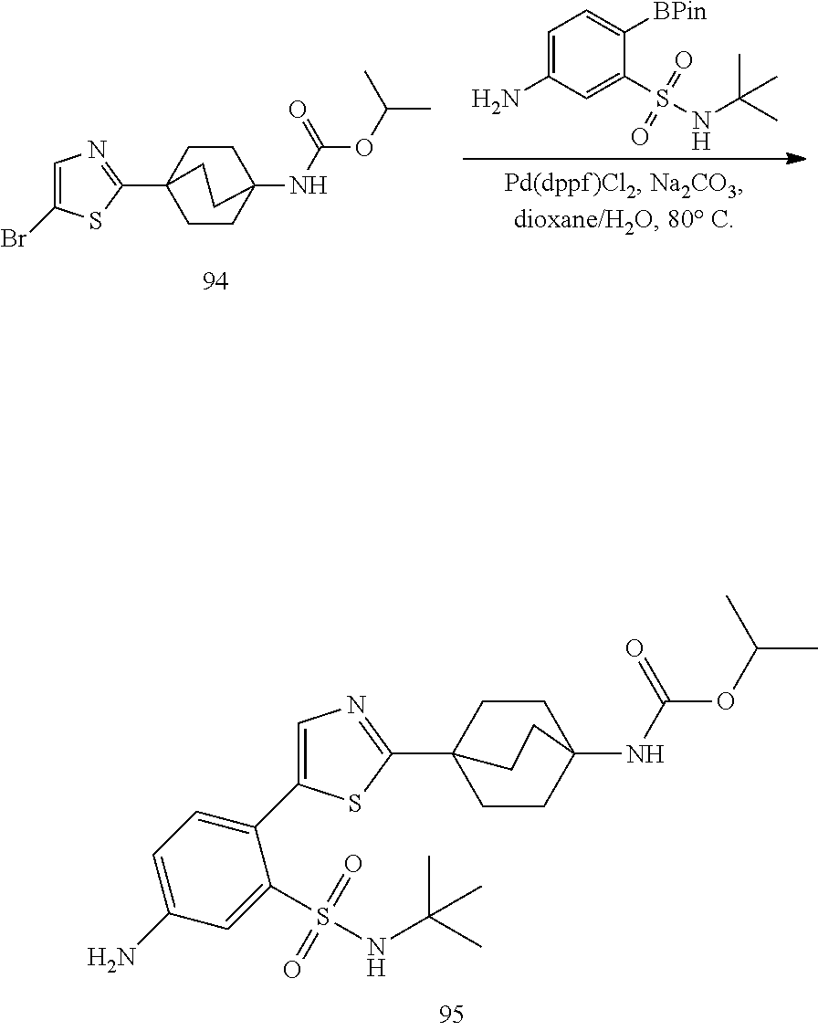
S(NC(C)(C)C)(=O)(C1=CC(N)=CC=C1[BPin])=O.BrC1=CN=C(C23CCC(NC(OC(C)C)=O)(CC2)CC3)S1.NC1=CC=C(C2=CN=C(C34CCC(NC(OC(C)C)=O)(CC3)CC4)S2)C(S(NC(C)(C)C)(=O)=O)=C1
